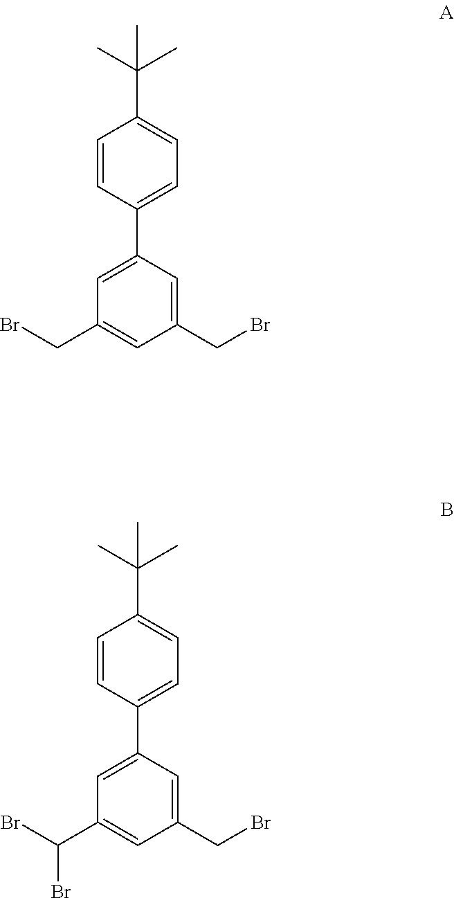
C1=CC(C2=CC(CBr)=CC(CBr)=C2)=CC=C1C(C)(C)C.C1=CC(C2=CC(C(Br)Br)=CC(CBr)=C2)=CC=C1C(C)(C)C
